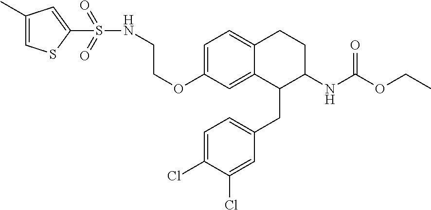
C1=C(OCCNS(=O)(=O)C2=CC(C)=CS2)C=C2C(=C1)CCC(NC(OCC)=O)C2CC1=CC=C(Cl)C(Cl)=C1
